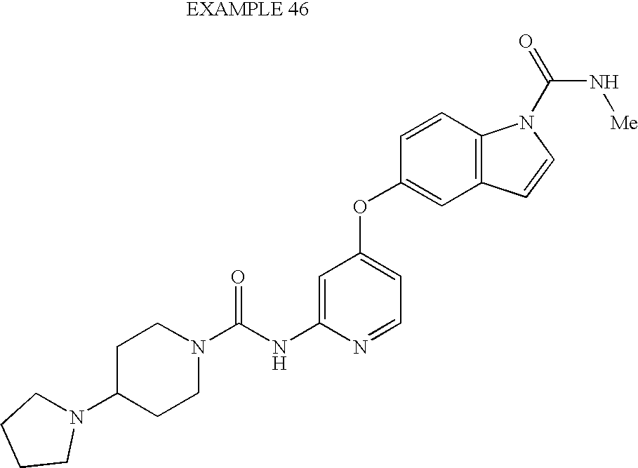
C1=C(NC(N2CCC(N3CCCC3)CC2)=O)N=CC=C1OC1=CC2=C(C=C1)N(C(=O)N[Me])C=C2
